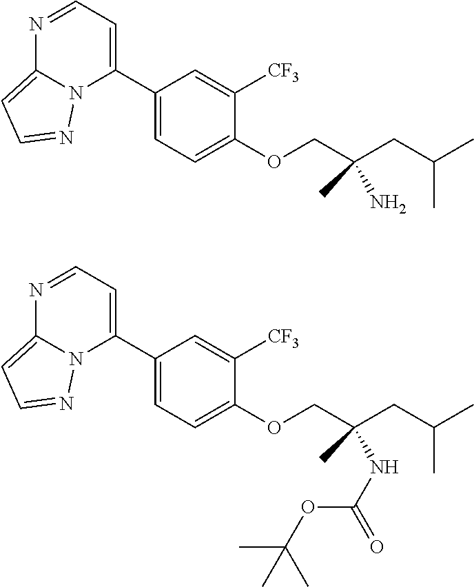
CC(CC(COC1=CC=C(C2=CC=NC3=CC=NN23)C=C1[CF3])(N)C)C.CC(CC(COC1=CC=C(C2=CC=NC3=CC=NN23)C=C1[CF3])(NC(=O)OC(C)(C)C)C)C
